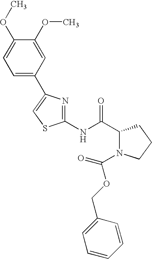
C1(NC(C2N(C(OCC3=CC=CC=C3)=O)CCC2)=O)=NC(C2=CC=C(OC)C(OC)=C2)=CS1
